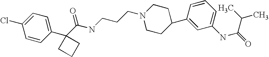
C1(C(NCCCN2CCC(C3=CC(NC(=O)C(C)C)=CC=C3)CC2)=O)(C2=CC=C(Cl)C=C2)CCC1
